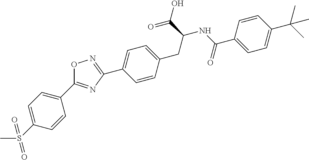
C1(C2=NC(C3=CC=C(CC(C(=O)O)NC(C4=CC=C(C(C)(C)C)C=C4)=O)C=C3)=NO2)=CC=C(S(C)(=O)=O)C=C1
